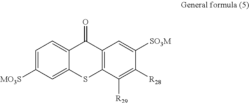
C1=C([MO3S])C=C2C(=C1)C(=O)C1=C(S2)C([R29])=C([R28])C([SO3M])=C1
